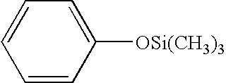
C1=CC([OSi(CH3)3])=CC=C1
